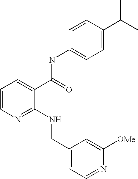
C1=CN=C(NCC2=CC=NC([OMe])=C2)C(C(NC2=CC=C(C(C)C)C=C2)=O)=C1
